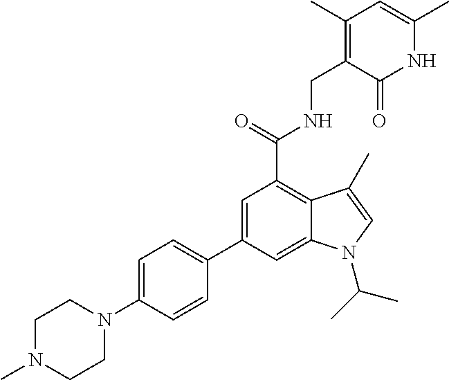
C1(C2=CC(C(=O)NCC3=C(C)C=C(C)NC3=O)=C3C(=C2)N(C(C)C)C=C3C)=CC=C(N2CCN(C)CC2)C=C1
